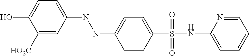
C1([HO2C])=CC(NNC2=CC=C(S(NC3=CC=CC=N3)(=O)=O)C=C2)=CC=C1O
